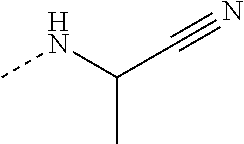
CNC(C#N)C
